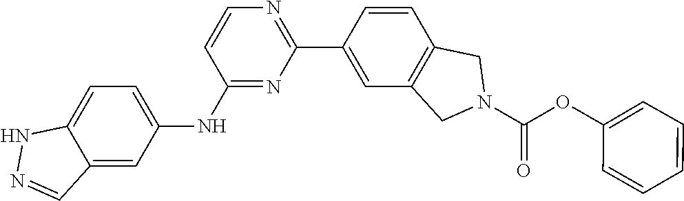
C12=CC=C(NC3=NC(C4=CC5=C(C=C4)CN(C(OC4=CC=CC=C4)=O)C5)=NC=C3)C=C1C=NN2
